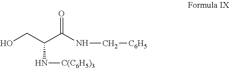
OCC(C(NC[C6H5])=O)N[C(C6H5)3]
